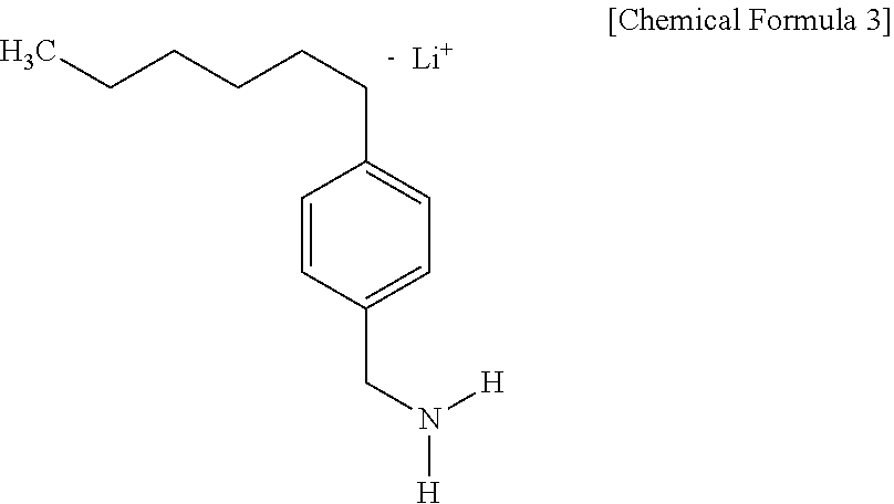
C1=C(CN([H])[H])C=CC(CCCCCC)=C1.[Li]
